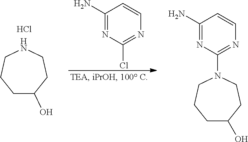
C1(N)=NC(Cl)=NC=C1.C1C(O)CCNCC1.C1(N)=NC(N2CCC(O)CCC2)=NC=C1.Cl
